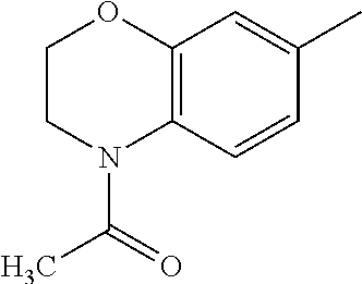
C1=CC2=C(C=C1C)OCCN2C(=O)C
